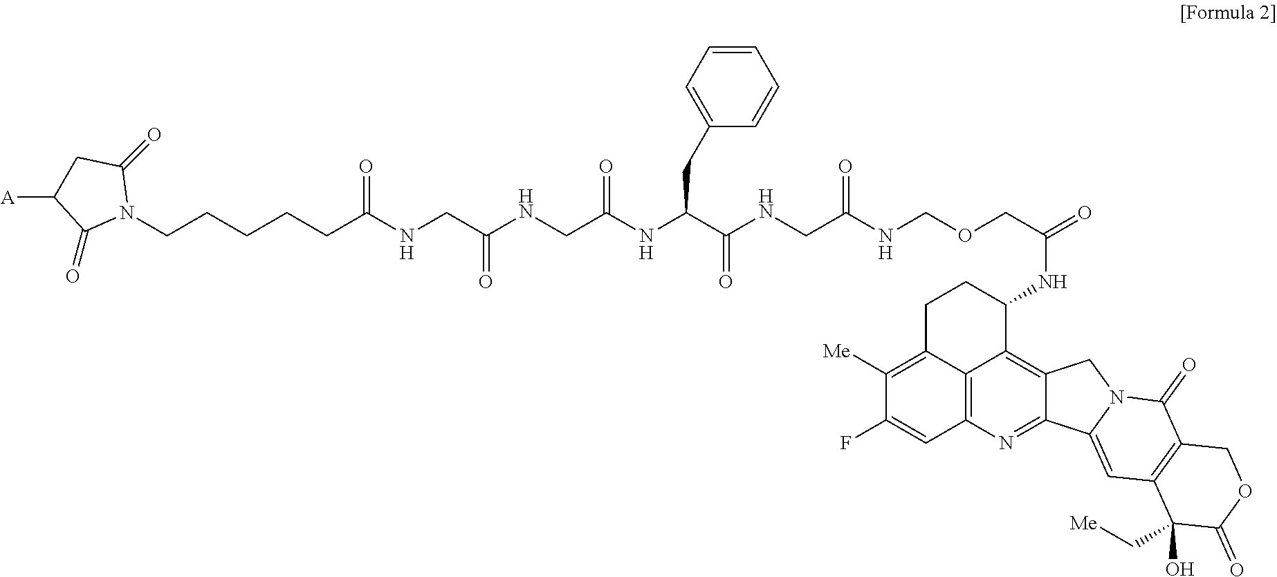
O=C(CCCCCN1C(=O)CC([A])C1=O)NCC(NCC(NC(C(NCC(NCOCC(=O)NC1CCC2=C([Me])C(F)=CC3=C2C1=C1C(=N3)C2=CC3=C(C(=O)N2C1)COC(=O)C3(O)C[Me])=O)=O)CC1=CC=CC=C1)=O)=O
